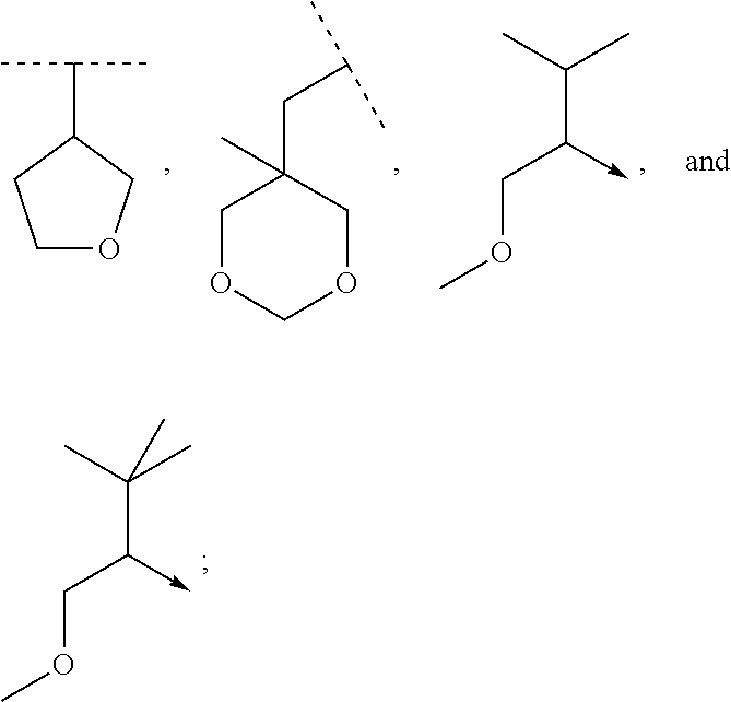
CC(C(COC)->C)(C)C.C1OCC(C(C)C)C1.C1OCOCC1(CC(C)C)C.CC(C(COC)->C)C
